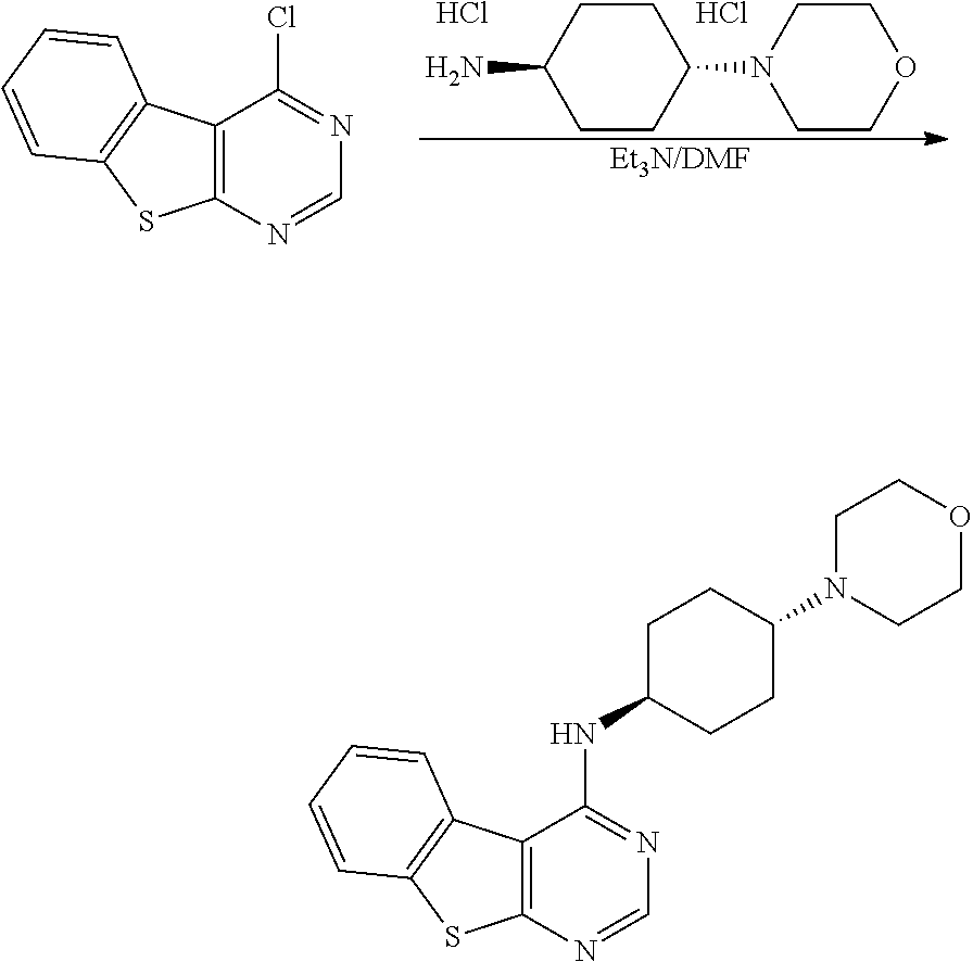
C12=C(N=CN=C1Cl)SC1=C2C=CC=C1.[Et3N/DMF].C1CC(N)CCC1N1CCOCC1.Cl.Cl.C12=C(N=CN=C1NC1CCC(N3CCOCC3)CC1)SC1=C2C=CC=C1
